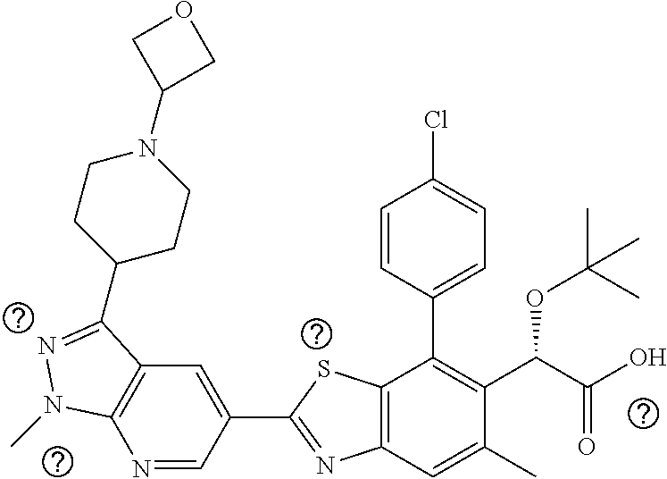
N1=CC(C2=NC3=C(S2)C(C2=CC=C(Cl)C=C2)=C(C(C(O)=O)OC(C)(C)C)C(C)=C3)=CC2=C1N(C)N=C2C1CCN(C2COC2)CC1
